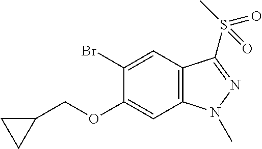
C1(OCC2CC2)=CC2=C(C=C1Br)C(S(C)(=O)=O)=NN2C
